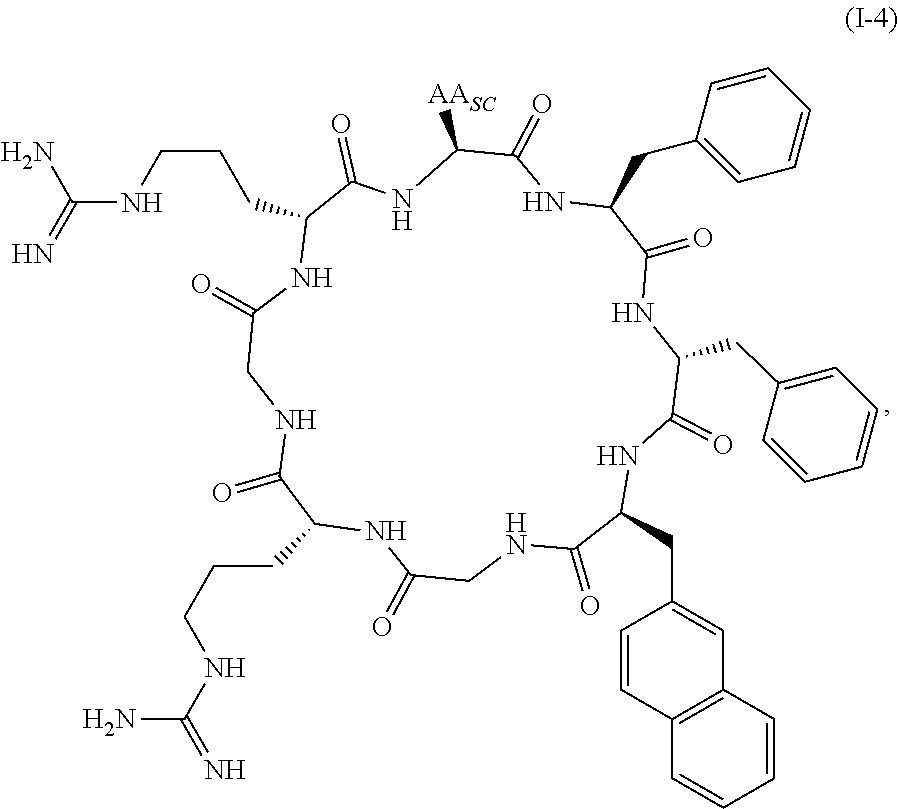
C1C(=O)NC(CCCNC(=N)N)C(=O)NCC(=O)NC(CCCNC(=N)N)C(=O)NC([AASC])C(=O)NC(CC2=CC=CC=C2)C(=O)NC(CC2=CC=CC=C2)C(=O)NC(CC2=CC3=C(C=C2)C=CC=C3)C(=O)N1
